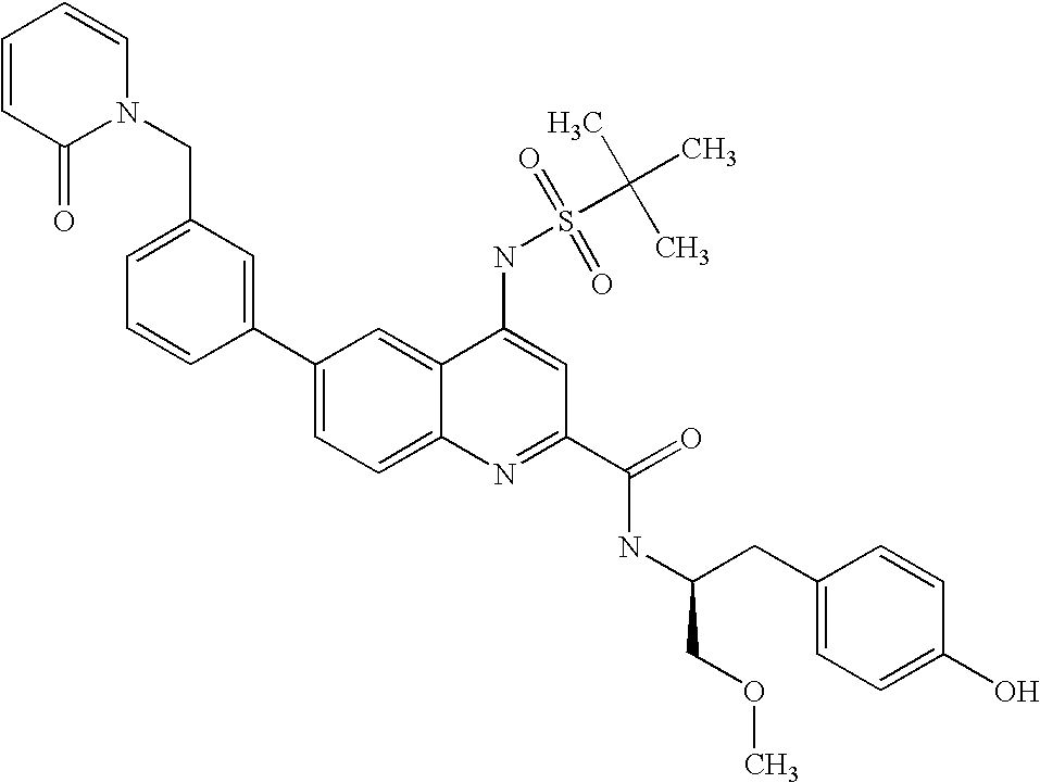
C1=CC(=O)N(CC2=CC=CC(C3=CC=C4C(=C3)C(NS(C(C)(C)C)(=O)=O)=CC(C(=O)NC(CC3=CC=C(O)C=C3)COC)=N4)=C2)C=C1
